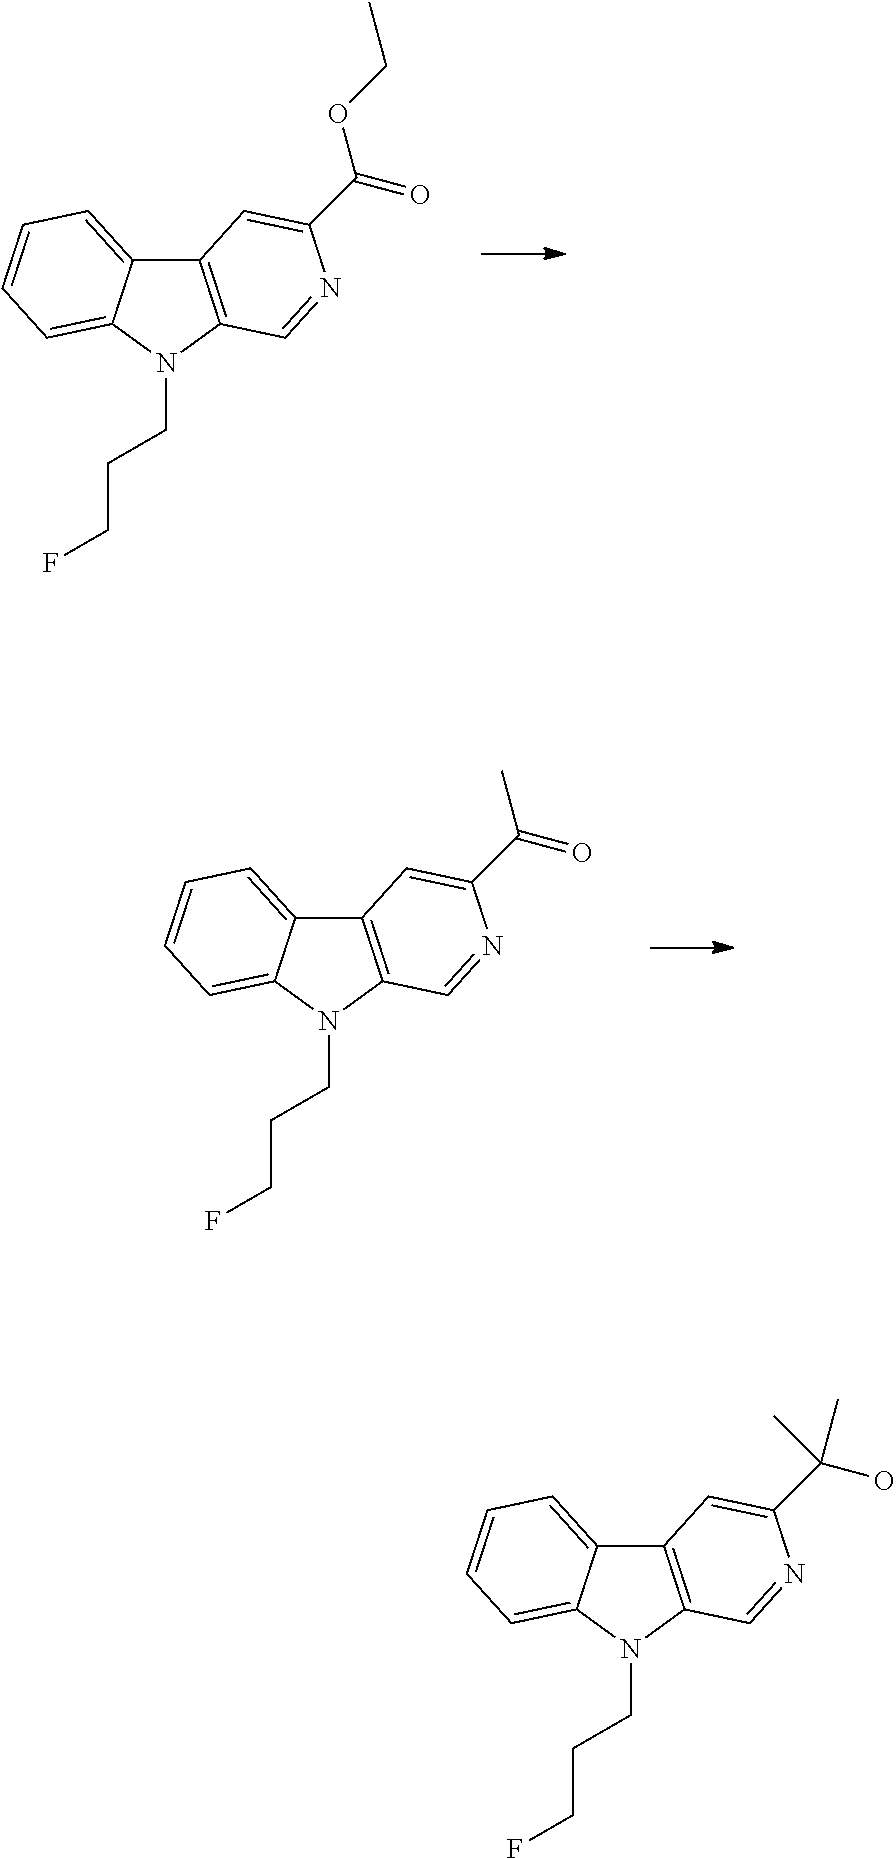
C12=C(C=NC(C(OCC)=O)=C1)N(CCCF)C1=CC=CC=C21.C12=C(N(CCCF)C3=CC=CC=C13)C=NC(C(C)=O)=C2.C12=C(N(CCCF)C3=CC=CC=C13)C=NC(C(C)(O)C)=C2
